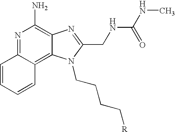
C1=CC=CC2=C3C(=C(N)N=C12)N=C(CNC(=O)NC)N3CCCC[R]
